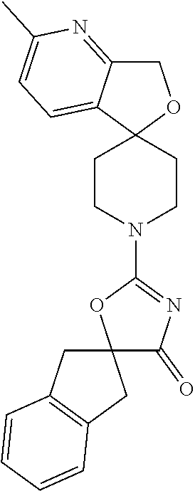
C12(CCN(C3=NC(=O)C4(O3)CC3=C(C4)C=CC=C3)CC1)OCC1=NC(C)=CC=C21
